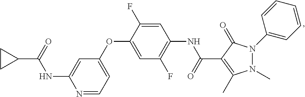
N1=CC=C(OC2=CC(F)=C(NC(=O)C3=C(C)N(C)N(C4=CC=CC=C4)C3=O)C=C2F)C=C1NC(C1CC1)=O
